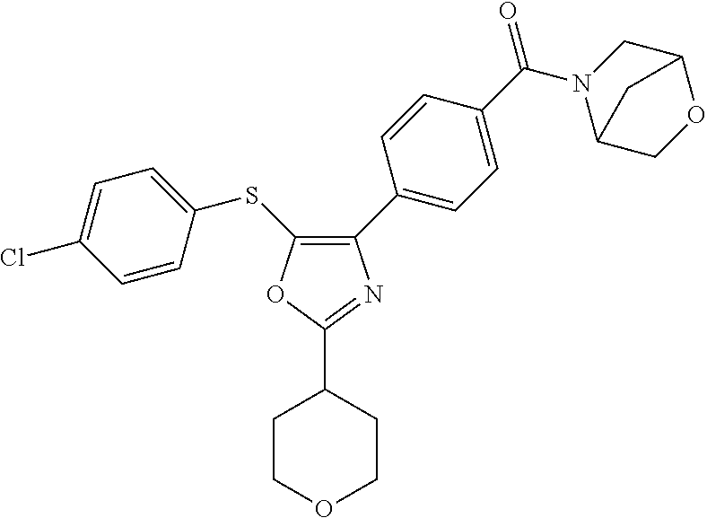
C1(C2=CC=C(C(=O)N3CC4OCC3C4)C=C2)=C(SC2=CC=C(Cl)C=C2)OC(C2CCOCC2)=N1
